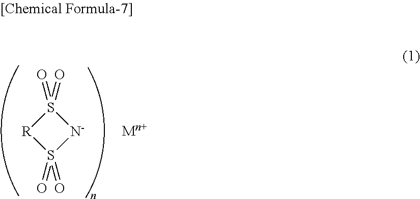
S1(=O)(=O)[R]S(=O)(=O)[N-]1
